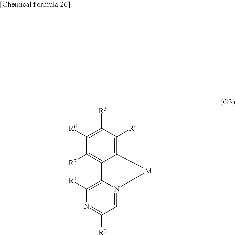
C1([R6])=C([R5])C([R4])=C2C(=C1[R7])C1=C([R1])N=C([R2])C=N1[M]2
